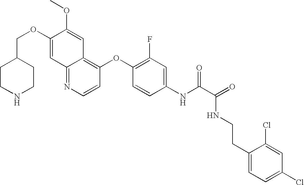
C12=NC=CC(OC3=C(F)C=C(NC(C(=O)NCCC4=CC=C(Cl)C=C4Cl)=O)C=C3)=C1C=C(OC)C(OCC1CCNCC1)=C2
